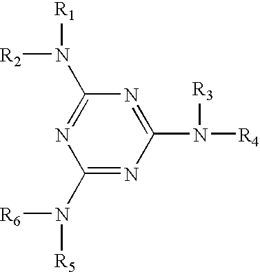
C1(N([R2])[R1])=NC(N([R5])[R6])=NC(N([R3])[R4])=N1
